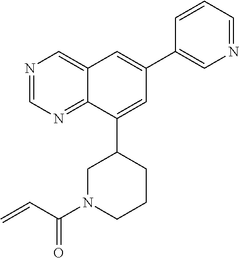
N1=CN=C2C(=C1)C=C(C1=CN=CC=C1)C=C2C1CN(C(C=C)=O)CCC1
